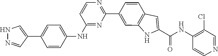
C1=CC2=C(NC(C(=O)NC3=C(Cl)C=NC=C3)=C2)C=C1C1=NC=CC(NC2=CC=C(C3=CNN=C3)C=C2)=N1
